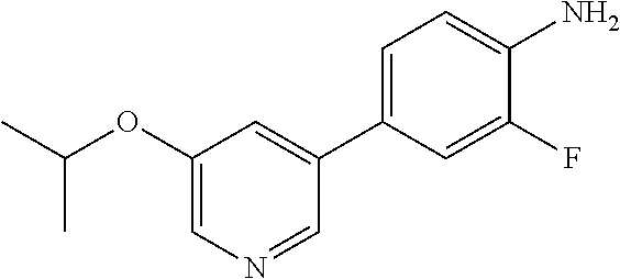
NC1=CC=C(C2=CC(OC(C)C)=CN=C2)C=C1F
